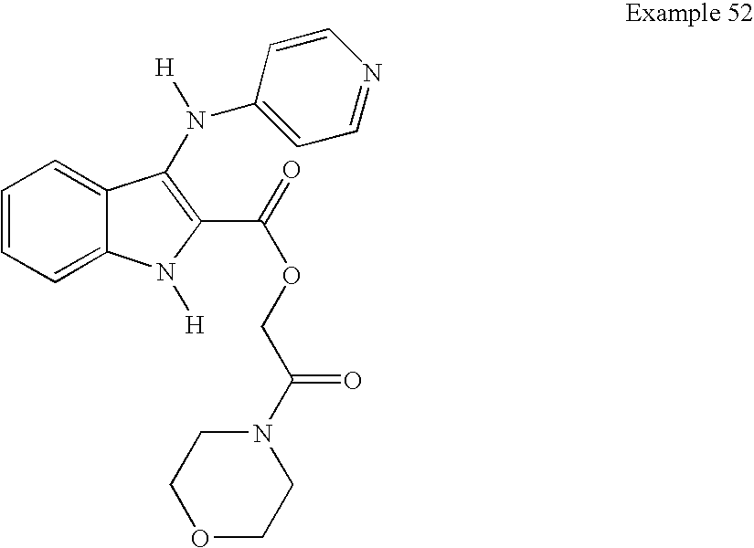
C1=C2C(=CC=C1)C(N(C1=CC=NC=C1)[H])=C(C(OCC(N1CCOCC1)=O)=O)N2[H]
